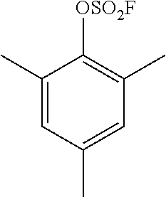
C1(C)=CC(C)=CC(C)=C1[OSO2F]
